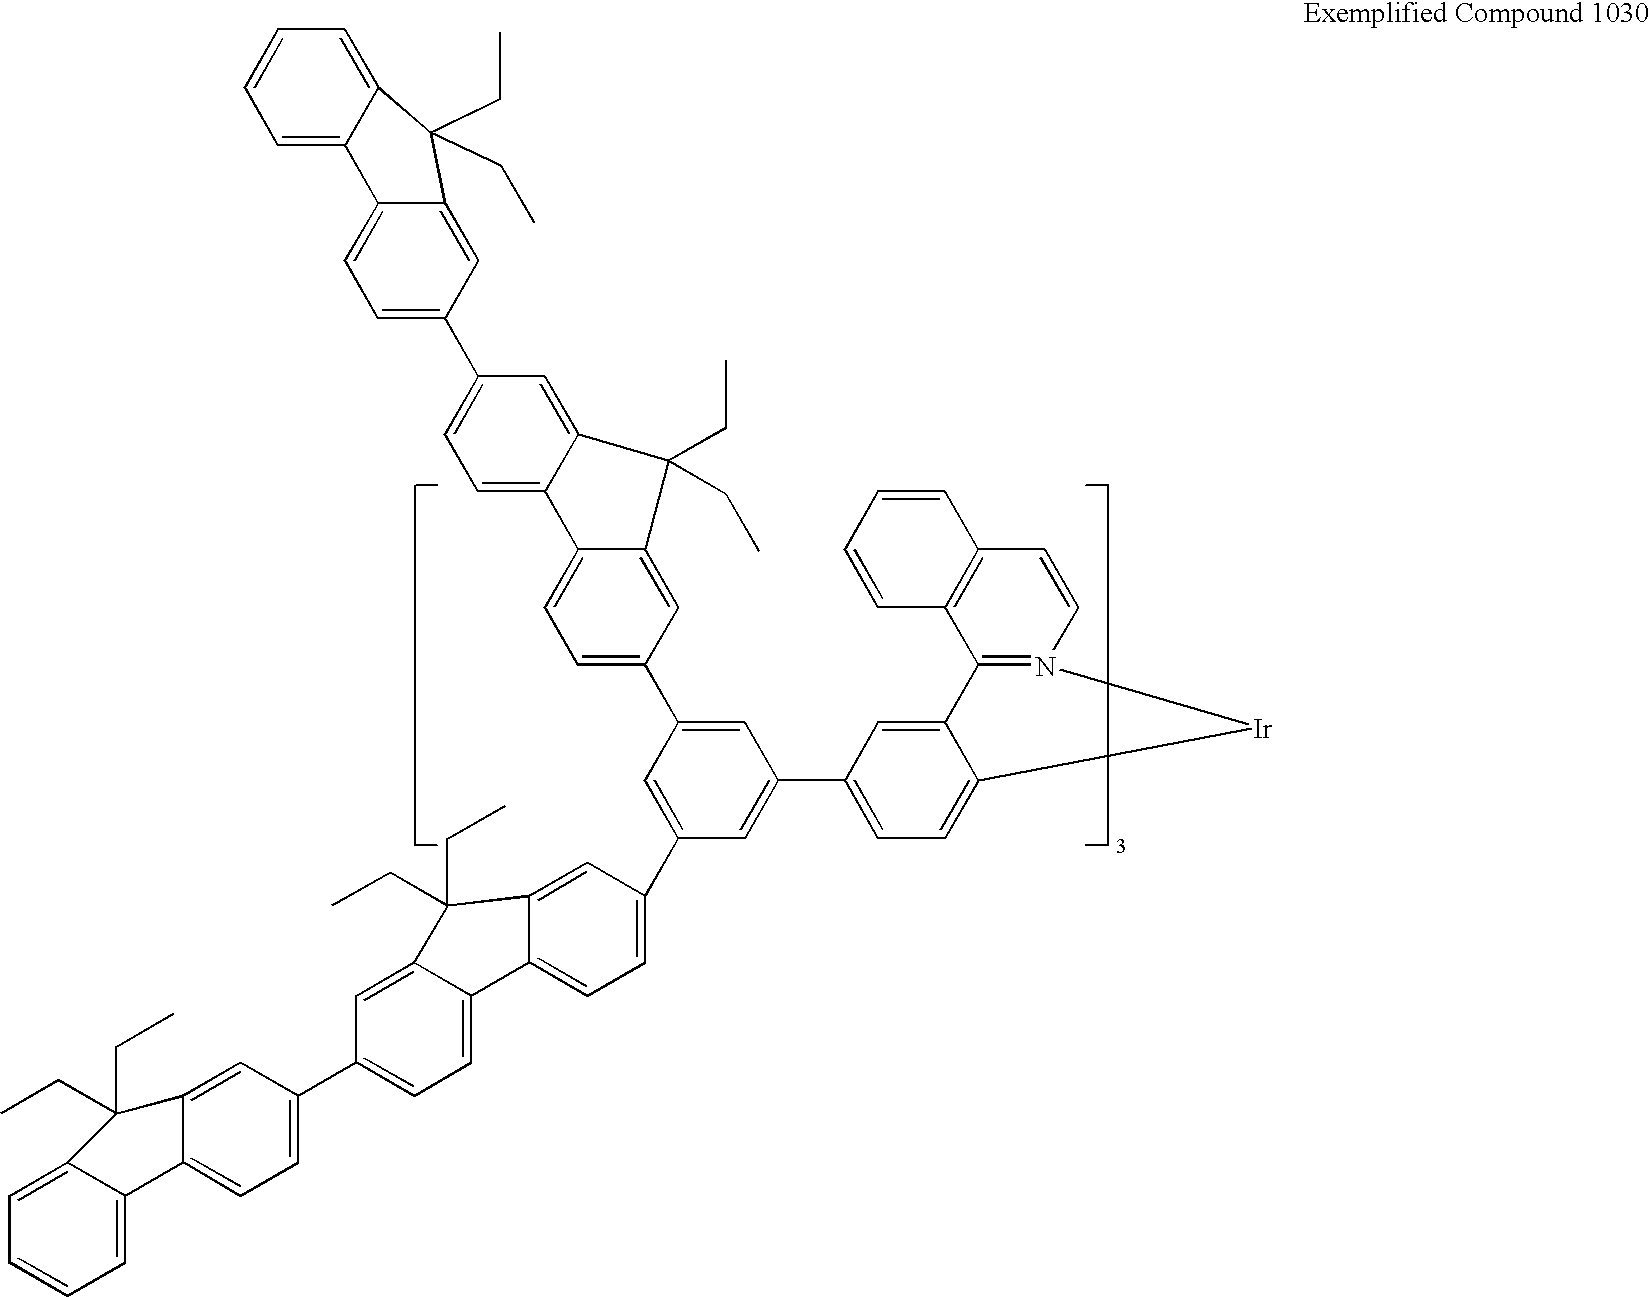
C1=C2C(=CC(C3=CC(C4=CC=C5C(=C4)C4=N(C=CC6=C4C=CC=C6)[Ir]5)=CC(C4=CC=C5C(=C4)C(CC)(CC)C4=CC(C6=CC=C7C(=C6)C(CC)(CC)C6=CC=CC=C76)=CC=C54)=C3)=C1)C(CC)(CC)C1=CC(C3=CC=C4C(=C3)C(CC)(CC)C3=CC=CC=C43)=CC=C21
